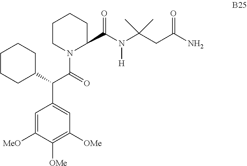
C1=C([MeO])C([OMe])=C([OMe])C=C1C(C1CCCCC1)C(=O)N1C(C(N(C(CC(N)=O)(C)C)[H])=O)CCCC1
